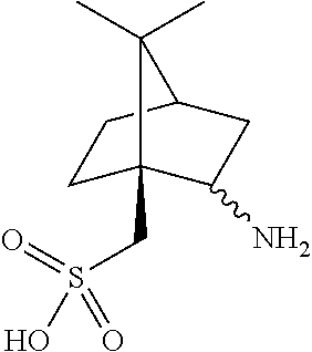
C1C2(CS(=O)(O)=O)C(N)CC(C1)C2(C)C
